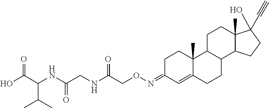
C1C(=NOCC(=O)NCC(=O)NC(C(C)C)C(=O)O)C=C2C(C)(C1)C1C(CC2)C2C(C)(CC1)C(O)(C#C)CC2
